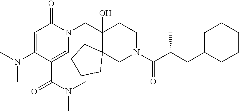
C1(N(C)C)=CC(=O)N(CC2(O)C3(CN(C(C(CC4CCCCC4)C)=O)CC2)CCCC3)C=C1C(=O)N(C)C
